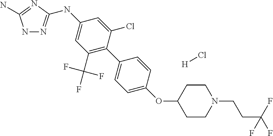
[H]Cl.N1N=C(NC2=CC(C(F)(F)F)=C(C3=CC=C(OC4CCN(CCC(F)(F)F)CC4)C=C3)C(Cl)=C2)N=C1N
